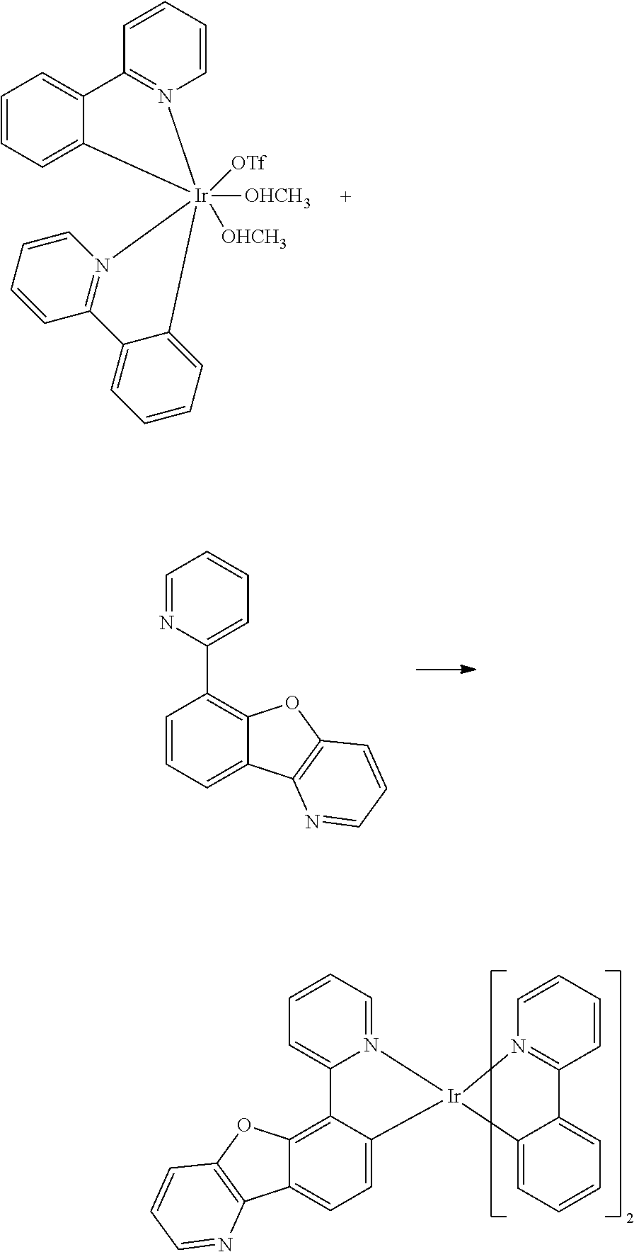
C1=CC=CN2=C1C1=CC=CC=C1[Ir]21([OHCH3])([OHCH3])([OTf])N2=C(C=CC=C2)C2=CC=CC=C21.C1=NC(C2=C3C(=CC=C2)C2=C(O3)C=CC=N2)=CC=C1.C1=N2C(=CC=C1)C1=C3C(=CC=C1[Ir]21N2=C(C=CC=C2)C2=CC=CC=C12)C1=C(O3)C=CC=N1
